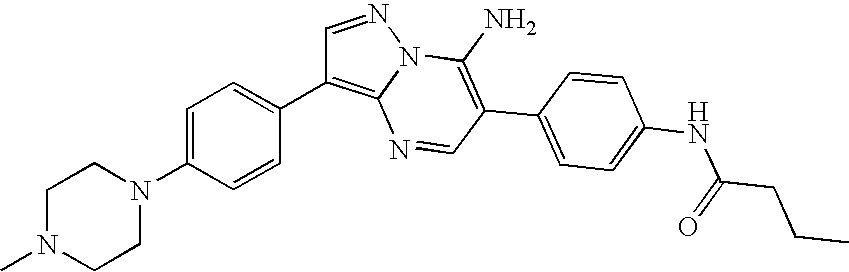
C1=NN2C(=C1C1=CC=C(N3CCN(C)CC3)C=C1)N=CC(C1=CC=C(NC(=O)CCC)C=C1)=C2N
